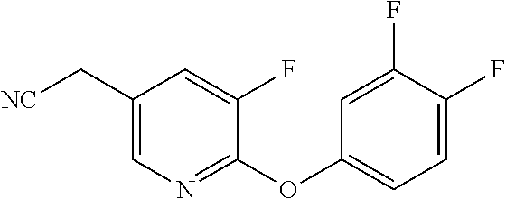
C1(C[NC])=CN=C(OC2=CC=C(F)C(F)=C2)C(F)=C1
